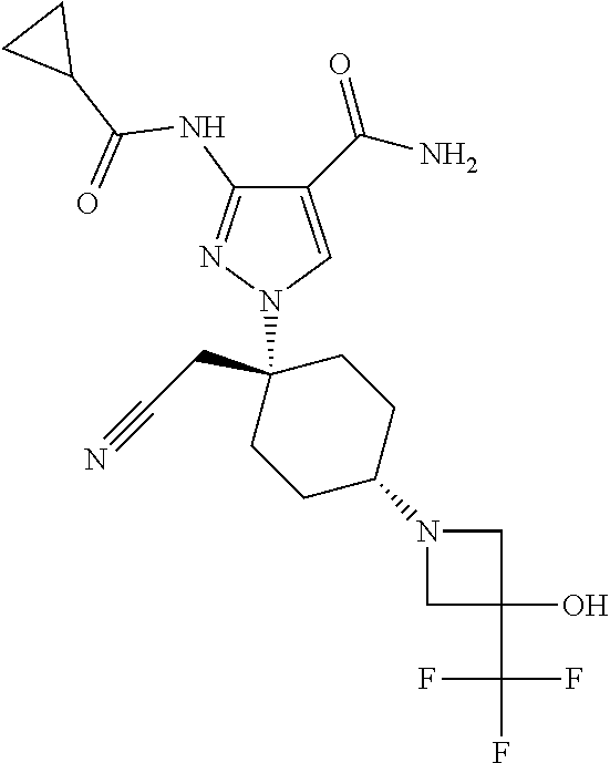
C1(C(N)=O)=CN(C2(CC#N)CCC(N3CC(O)(C(F)(F)F)C3)CC2)N=C1NC(C1CC1)=O
